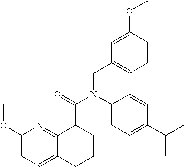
C1(OC)=CC=C2C(=N1)C(C(=O)N(C1=CC=C(C(C)C)C=C1)CC1=CC=CC(OC)=C1)CCC2
